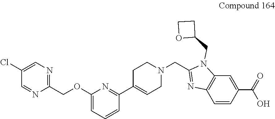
C1=NC(COC2=CC=CC(C3=CCN(CC4=NC5=C(C=C(C(=O)O)C=C5)N4CC4CCO4)CC3)=N2)=NC=C1Cl
